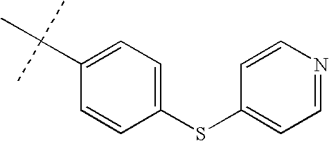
C1=C(SC2=CC=NC=C2)C=CC(C(C)(C)C)=C1
